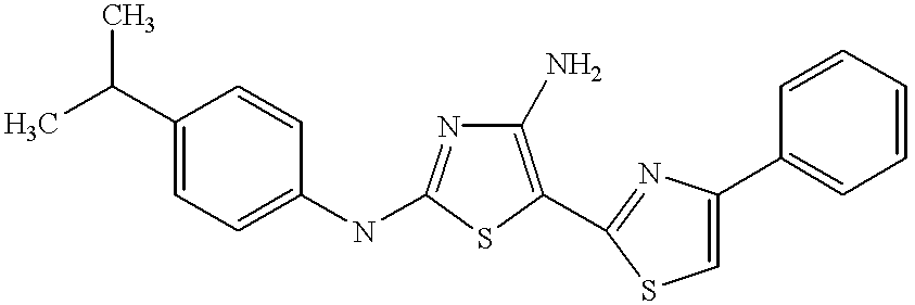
C1(N)=C(C2=NC(C3=CC=CC=C3)=CS2)SC(NC2=CC=C(C(C)C)C=C2)=N1
